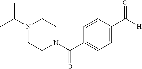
CC(N1CCN(C(C2=CC=C(C([H])=O)C=C2)=O)CC1)C
